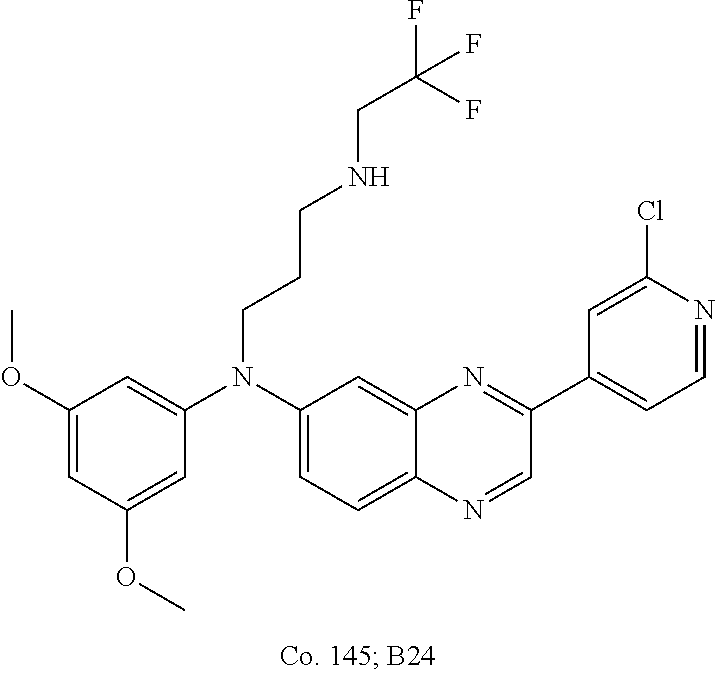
C1(OC)=CC(OC)=CC(N(C2=CC=C3C(=C2)N=C(C2=CC=NC(Cl)=C2)C=N3)CCCNCC(F)(F)F)=C1
